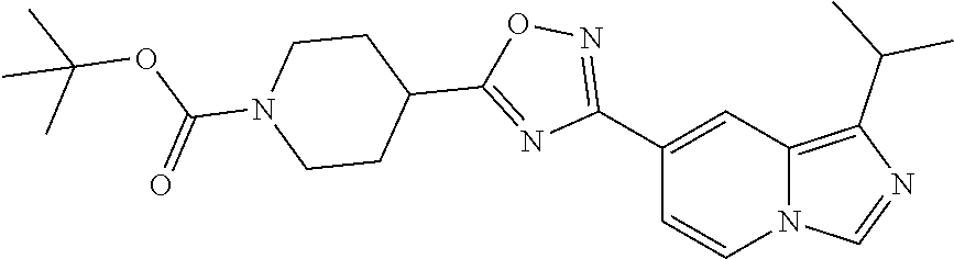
C1(C2=NOC(C3CCN(C(=O)OC(C)(C)C)CC3)=N2)=CC2=C(C(C)C)N=CN2C=C1
